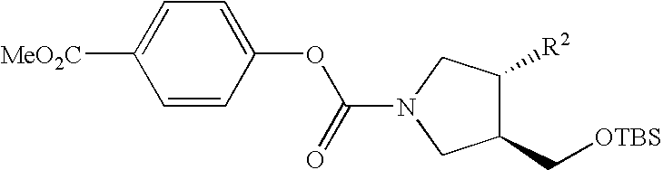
C1=CC(OC(N2CC(C[OTBS])C([R2])C2)=O)=CC=C1[MeO2C]
